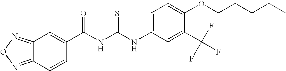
C(NC(NC1=CC=C(OCCCCC)C(C(F)(F)F)=C1)=S)(=O)C1=CC2=NON=C2C=C1
